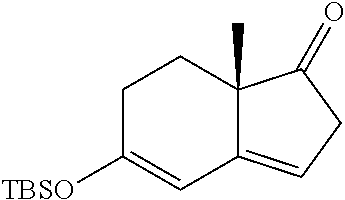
C1C([TBSO])=CC2=CCC(=O)C2(C)C1
